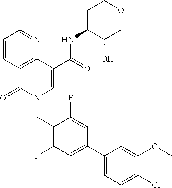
C1=CC2=C(N=C1)C(C(=O)NC1C(O)COCC1)=CN(CC1=C(F)C=C(C3=CC=C(Cl)C(OC)=C3)C=C1F)C2=O
